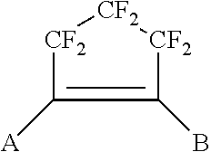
[CF2]1[CF2][CF2]C(B)=C1[A]
